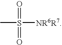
CS([NR6R7])(=O)=O
